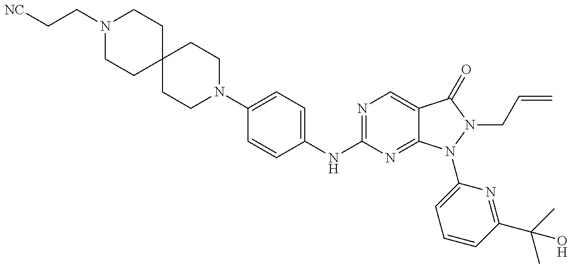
N1(CC[NC])CCC2(CC1)CCN(C1=CC=C(NC3=NC=C4C(=N3)N(C3=CC=CC(C(C)(C)O)=N3)N(CC=C)C4=O)C=C1)CC2
